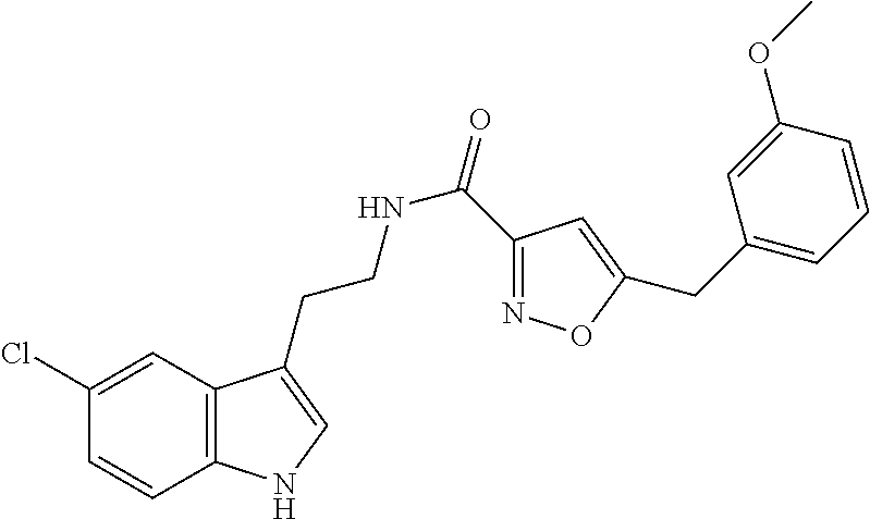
C12=C(C=C(Cl)C=C1)C(CCNC(=O)C1=NOC(CC3=CC=CC(OC)=C3)=C1)=CN2
